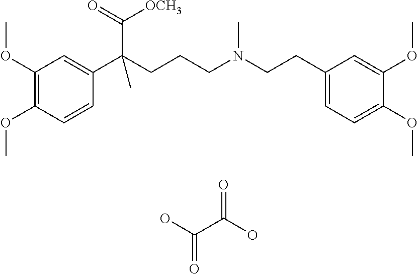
C1(OC)=C(OC)C=CC(C(CCCN(CCC2=CC=C(OC)C(OC)=C2)C)(C(=O)[OCH3])C)=C1.OC(C(O)=O)=O
